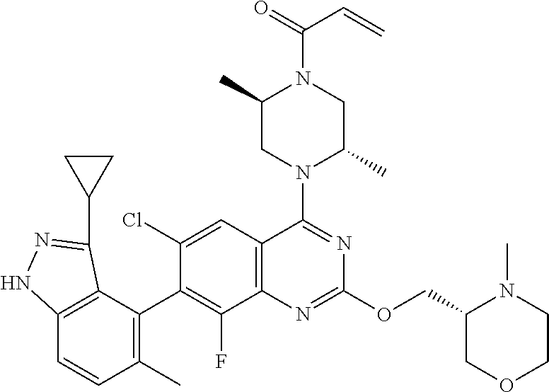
C12=C(C=C(Cl)C(C3=C(C)C=CC4=C3C(C3CC3)=NN4)=C1F)C(N1C(C)CN(C(=O)C=C)C(C)C1)=NC(OCC1COCCN1C)=N2
